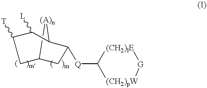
C1C2[(A)n]C(C([L])C1[T])C([Q]C1[(CH2)pW][G][(CH2)lE]1)C2
